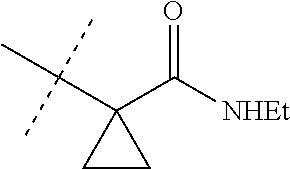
O=C([NHEt])C1(C(C)(C)C)CC1
